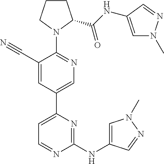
C1CCN(C2=NC=C(C3=CC=NC(NC4=CN(C)N=C4)=N3)C=C2C#N)C1C(NC1=CN(C)N=C1)=O
